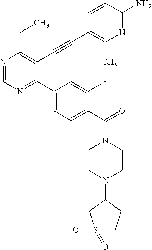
N1=CN=C(C2=CC=C(C(=O)N3CCN(C4CS(=O)(=O)CC4)CC3)C(F)=C2)C(C#CC2=C(C)N=C(N)C=C2)=C1CC
